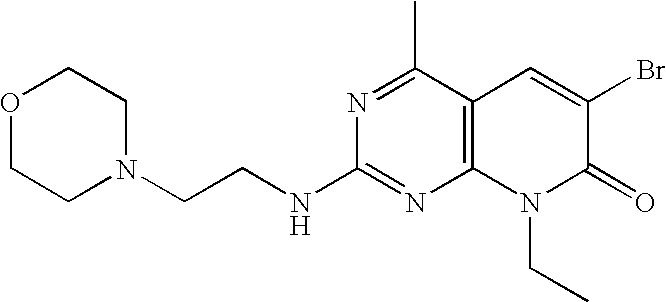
C(NC1=NC2=C(C(C)=N1)C=C(Br)C(=O)N2CC)CN1CCOCC1
